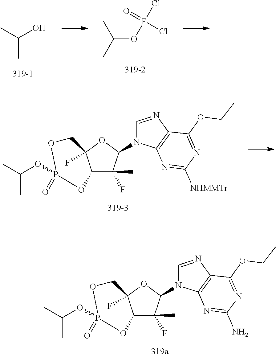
CC(O)C.CC(OP(Cl)(=O)Cl)C.C12C(F)(C)C(N3C=NC4=C3N=C([NHMMTr])N=C4OCC)OC1(F)COP(OC(C)C)(=O)O2.C12C(F)(C)C(N3C=NC4=C3N=C(N)N=C4OCC)OC1(F)COP(OC(C)C)(=O)O2
